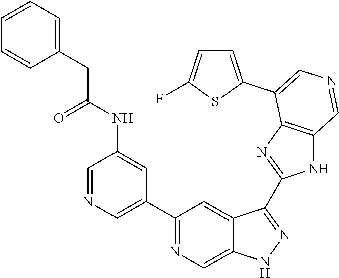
C1(C2=CN=CC(NC(=O)CC3=CC=CC=C3)=C2)=NC=C2C(=C1)C(C1=NC3=C(N1)C=NC=C3C1=CC=C(F)S1)=NN2
